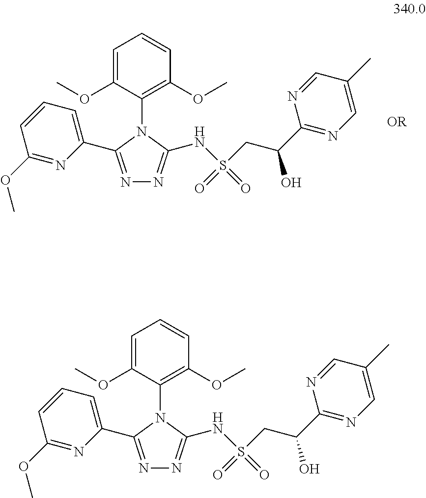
N1=C(C2=CC=CC(OC)=N2)N(C2=C(OC)C=CC=C2OC)C(NS(=O)(=O)CC(O)C2=NC=C(C)C=N2)=N1.N1=C(C2=CC=CC(OC)=N2)N(C2=C(OC)C=CC=C2OC)C(NS(=O)(=O)CC(O)C2=NC=C(C)C=N2)=N1
